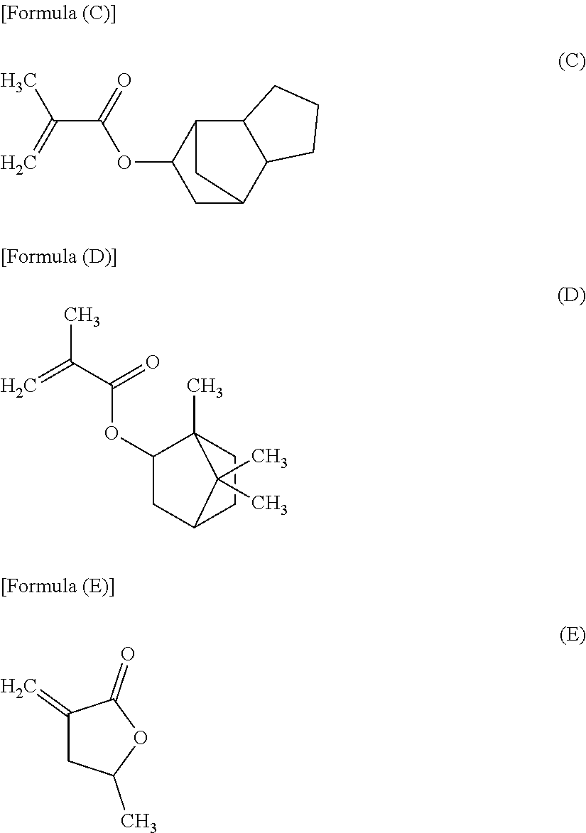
C=C(C(OC1CC2C3C(C1C2)CCC3)=O)C.C(=C)(C(OC1CC2CCC1(C)C2(C)C)=O)C.C1(=C)CC(C)OC1=O
